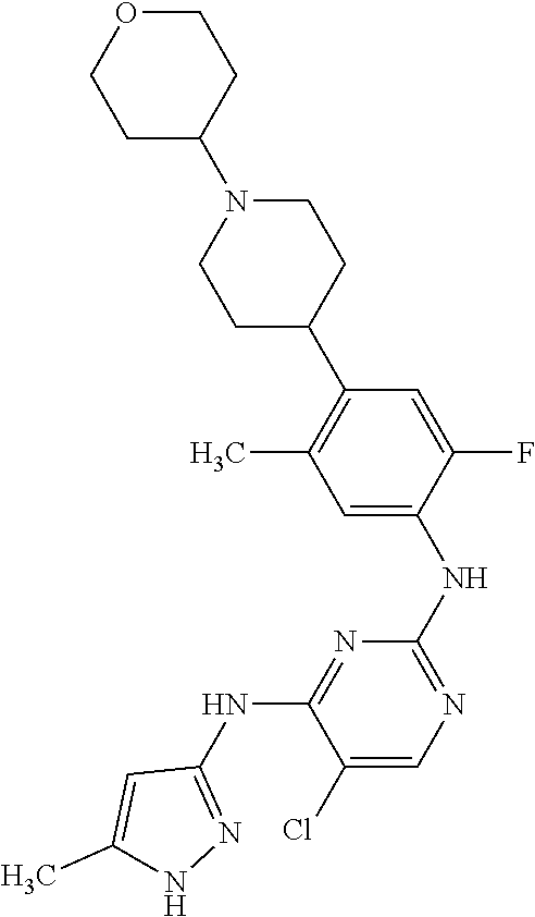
C1CC(N2CCC(C3=C(C)C=C(NC4=NC=C(Cl)C(NC5=NNC(C)=C5)=N4)C(F)=C3)CC2)CCO1
